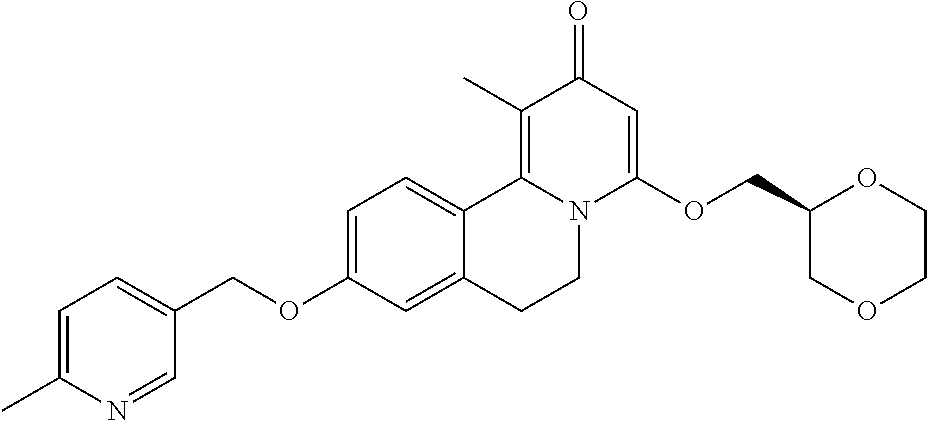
C1=C(OCC2=CC=C(C)N=C2)C=C2C(=C1)C1=C(C)C(=O)C=C(OCC3COCCO3)N1CC2
